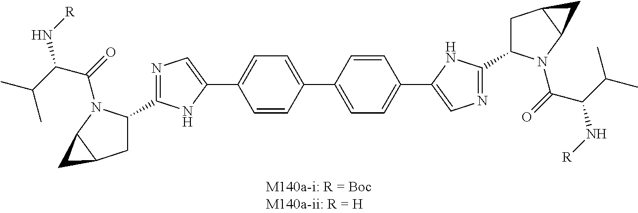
C1=CC(C2=CC=C(C3=CN=C(C4CC5C(C5)N4C(=O)C(C(C)C)N[R])N3)C=C2)=CC=C1C1=CN=C(C2CC3C(C3)N2C(=O)C(C(C)C)N[R])N1
